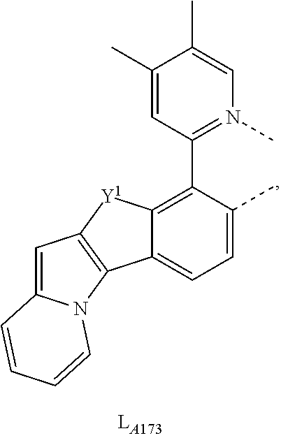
C12=C([Y1]C3=C(C4=N(C)C=C(C)C(C)=C4)C(C)=CC=C13)C=C1N2C=CC=C1
